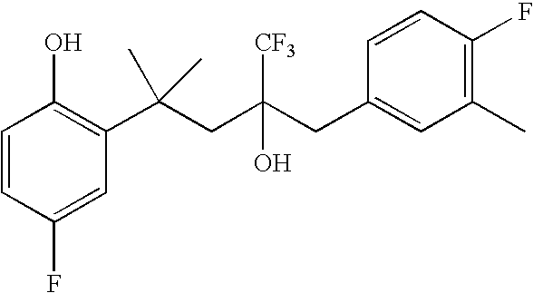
C1(F)=CC(C(CC(CC2=CC(C)=C(F)C=C2)(O)[CF3])(C)C)=C(O)C=C1
